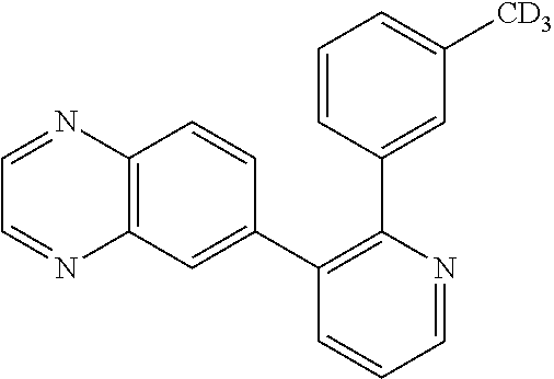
C1(C2=CC3=C(C=C2)N=CC=N3)=C(C2=CC([CD3])=CC=C2)N=CC=C1
